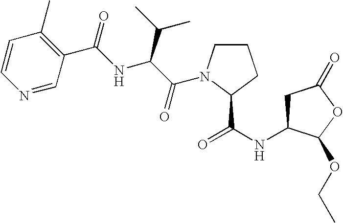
C1C(NC(=O)C2N(C(C(NC(C3=C(C)C=CN=C3)=O)C(C)C)=O)CCC2)C(OCC)OC1=O
